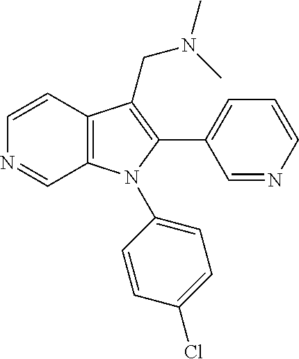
C12=C(N(C3=CC=C(Cl)C=C3)C(C3=CC=CN=C3)=C1CN(C)C)C=NC=C2
